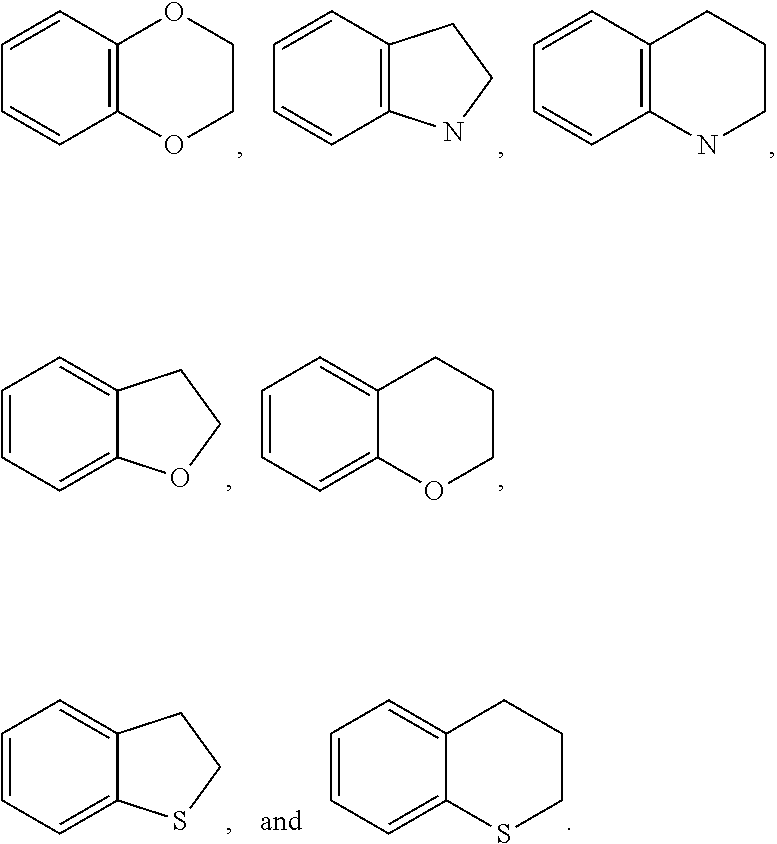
C12=C(C=CC=C1)OCCO2.C12=C(C=CC=C1)CCN2.C12=C(C=CC=C1)CCCN2.C12=CC=CC=C1CCO2.C12=CC=CC=C1CCCO2.C12=CC=CC=C1CCS2.C12=CC=CC=C1CCCS2
